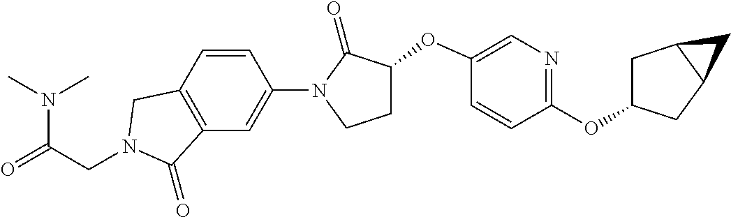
N(C(=O)CN1CC2=C(C=C(N3C(=O)C(OC4=CN=C(OC5CC6C(C5)C6)C=C4)CC3)C=C2)C1=O)(C)C
